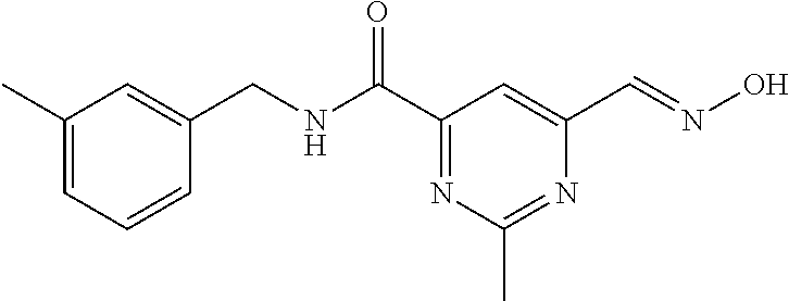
C1(C)=CC=CC(CNC(C2=NC(C)=NC(C=NO)=C2)=O)=C1
